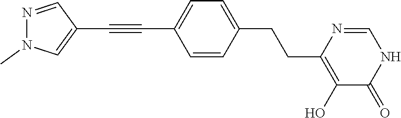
OC1=C(CCC2=CC=C(C#CC3=CN(C)N=C3)C=C2)N=CNC1=O
